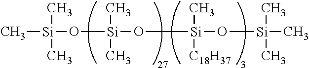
C[Si](O[Si](C)(C)O[Si](O[Si](C)(C)C)(C)[C18H37])(C)C
